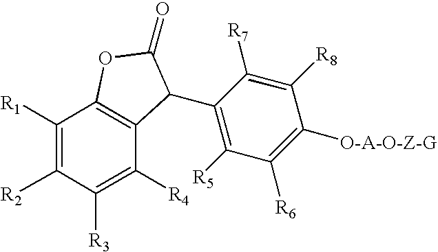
C1([R1])=C([R2])C([R3])=C([R4])C2=C1OC(=O)C2C1=C([R5])C([R6])=C([O-A-O-Z-G])C([R8])=C1[R7]
